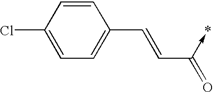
C1=CC(Cl)=CC=C1C=CC(=O)->*
